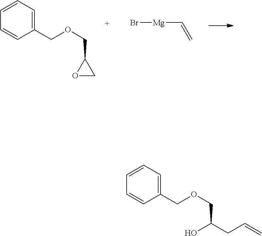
C1=CC=C(COCC2OC2)C=C1.Br[Mg]C=C.C1=CC=C(COCC(CC=C)O)C=C1
